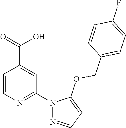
C1=CN=C(N2N=CC=C2OCC2=CC=C(F)C=C2)C=C1C(=O)O
